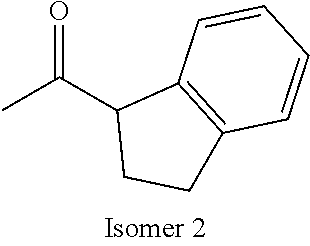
CC(C1CCC2=C1C=CC=C2)=O
